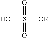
O=S(=O)([OR])O
